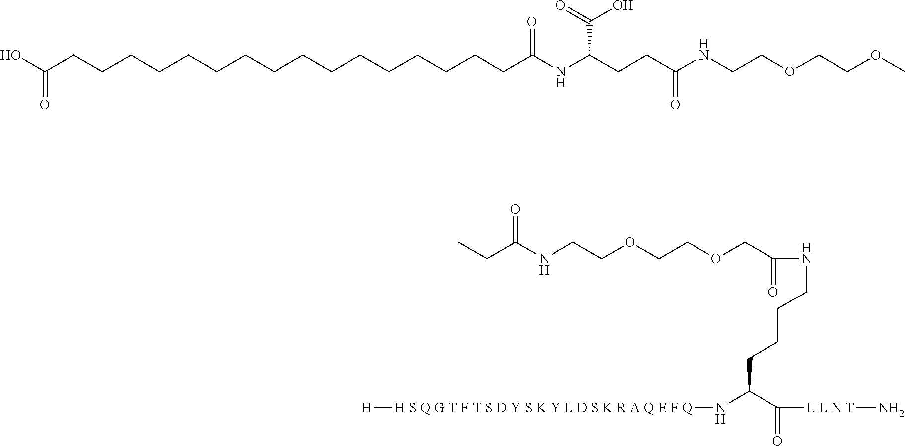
OC(CCCCCCCCCCCCCCCCC(NC(CCC(NCCOCCOC)=O)C(=O)O)=O)=O.CCC(NCCOCCOCC(NCCCCC(N[H S Q G T F T S D Y S K Y L D S K R A Q E F Q][H])C([L L N T]N)=O)=O)=O
